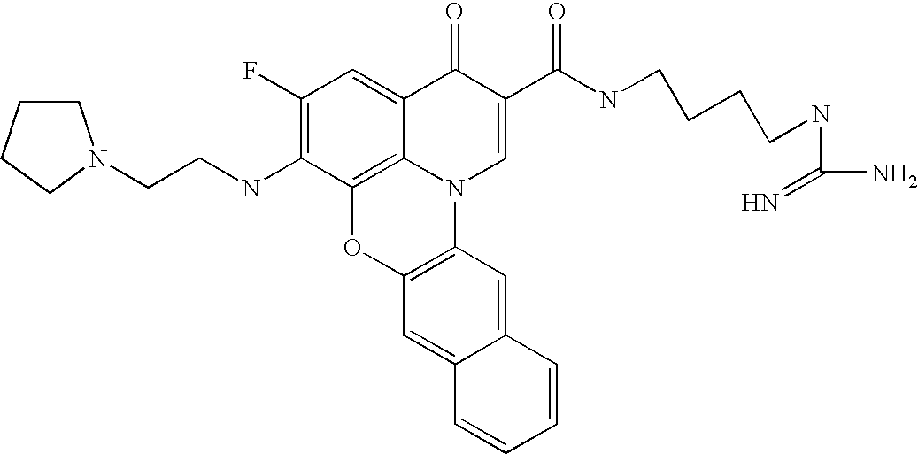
C1(F)=C(NCCN2CCCC2)C2=C3C(=C1)C(=O)C(C(=O)NCCCCNC(N)=N)=CN3C1=C(O2)C=C2C(=C1)C=CC=C2
